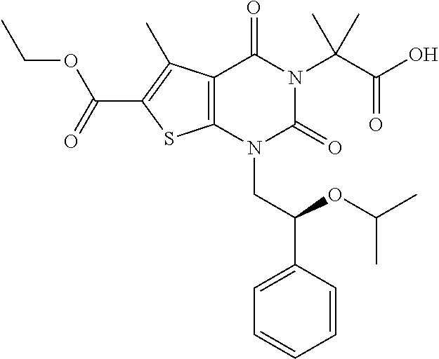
C12=C(N(CC(C3=CC=CC=C3)OC(C)C)C(=O)N(C(C(O)=O)(C)C)C1=O)SC(C(=O)OCC)=C2C
